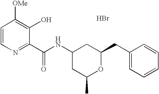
C(C1=NC=CC([OMe])=C1O)(=O)NC1CC(C)OC(CC2=CC=CC=C2)C1.Br
